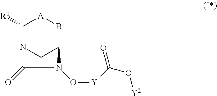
C1([R1])N2CC(B[A]1)N(O[Y1]C(=O)O[Y2])C2=O
